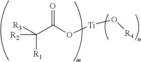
O=C(O[Ti]O[R4])C([R3])([R1])[R2]
